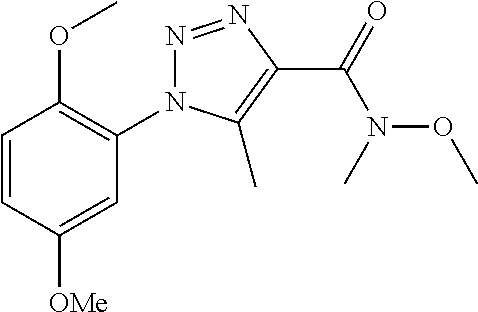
N1=NC(C(=O)N(C)OC)=C(C)N1C1=C(OC)C=CC([OMe])=C1
